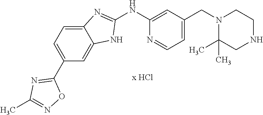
C1(NC2=CC(CN3C(C)(C)CNCC3)=CC=N2)=NC2=CC=C(C3=NC(C)=NO3)C=C2N1
